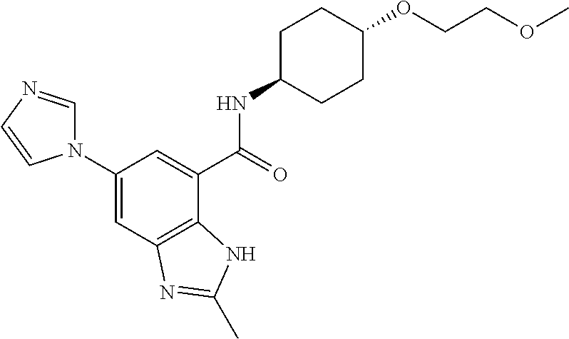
N1(C2=CC3=C(C(C(NC4CCC(OCCOC)CC4)=O)=C2)NC(C)=N3)C=NC=C1
